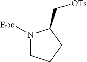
N1([Boc])CCCC1C[OTs]
